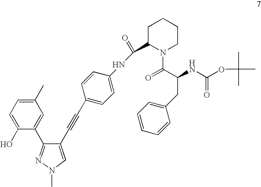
C1(C)=CC=C(O)C(C2=NN(C)C=C2C#CC2=CC=C(NC(C3N(C(C(NC(=O)OC(C)(C)C)CC4=CC=CC=C4)=O)CCCC3)=O)C=C2)=C1
